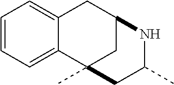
C1=CC=C2C(=C1)CC1CC2(C)CC(C)N1
